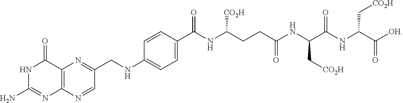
C12=C(N=CC(CNC3=CC=C(C(NC(CCC(NC(C(NC(C(=O)[OH])C[CO2H])=O)C[CO2H])=O)[CO2H])=O)C=C3)=N1)N=C(N)NC2=O
